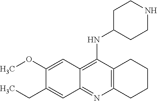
C12=C(C(NC3CCNCC3)=C3C(=N1)C=C(CC)C(OC)=C3)CCCC2
